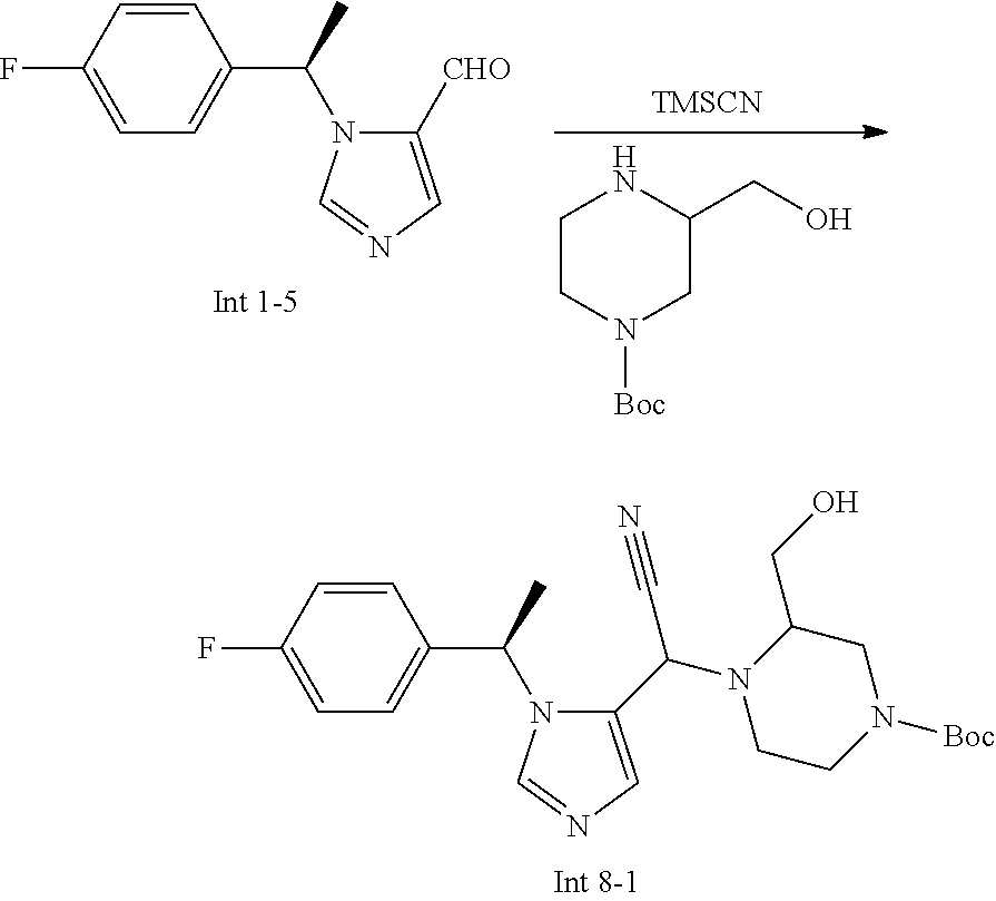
[TMSCN].C1CN([Boc])CC(CO)N1.C1=CC(C(C)N2C([CHO])=CN=C2)=CC=C1F.C1=CC(C(C)N2C(C(N3CCN([Boc])CC3CO)C#N)=CN=C2)=CC=C1F
